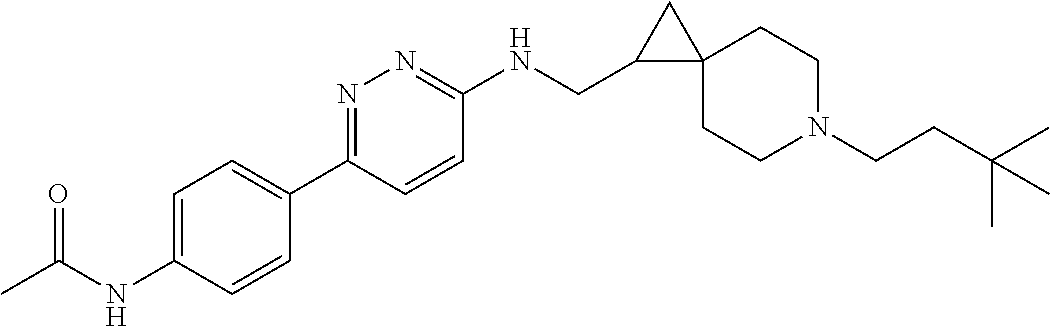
C(CCN1CCC2(CC1)CC2CNC1=NN=C(C2=CC=C(NC(C)=O)C=C2)C=C1)(C)(C)C
